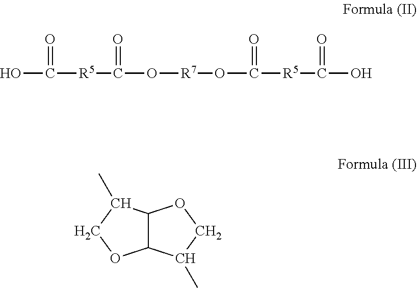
OC(=O)[R5]C(=O)O[R7]OC(=O)[R5]C(=O)O.C12C(C(C)CO1)OCC2C
